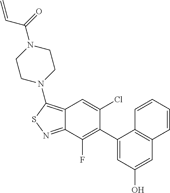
C12=C(N3CCN(C(C=C)=O)CC3)SN=C1C(F)=C(C1=CC(O)=CC3=C1C=CC=C3)C(Cl)=C2
